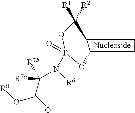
P(OC)(OC(C)([R1])[R2])(=O)N(C(C(=O)O[R8])([R7a])[R7b])[R6]
